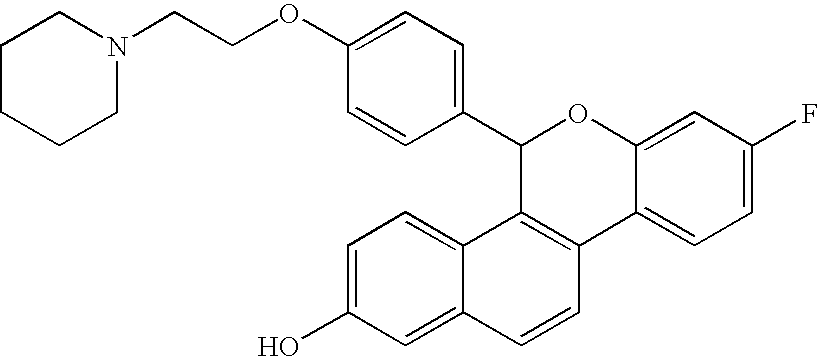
C1(C2=CC=C(OCCN3CCCCC3)C=C2)C2=C(C3=CC=C(F)C=C3O1)C=CC1=CC(O)=CC=C21
